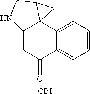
C1=CC=C2C(=C1)C(=O)C=C1C23C(CN1)C3.[CBI]
